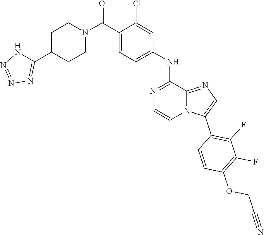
C1(Cl)=CC(NC2=NC=CN3C2=NC=C3C2=C(F)C(F)=C(OCC#N)C=C2)=CC=C1C(N1CCC(C2=NN=NN2)CC1)=O
